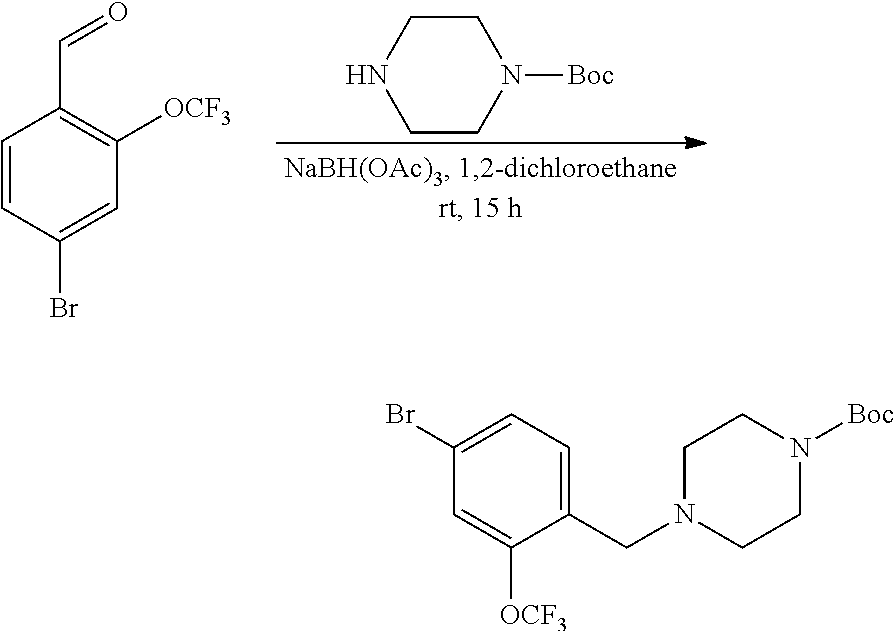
C1=CC(C=O)=C([OCF3])C=C1Br.N1([Boc])CCNCC1.C1(Br)=CC=C(CN2CCN([Boc])CC2)C([OCF3])=C1
